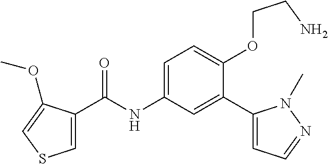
C1(C(=O)NC2=CC=C(OCCN)C(C3=CC=NN3C)=C2)=CSC=C1OC
